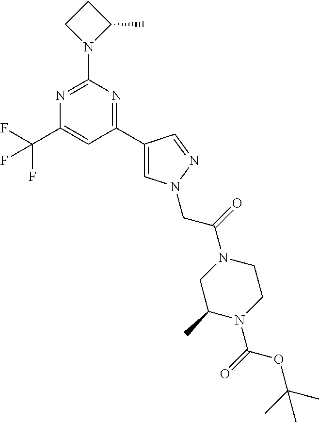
C1(C2=CN(CC(=O)N3CC(C)N(C(OC(C)(C)C)=O)CC3)N=C2)=NC(N2C(C)CC2)=NC(C(F)(F)F)=C1
